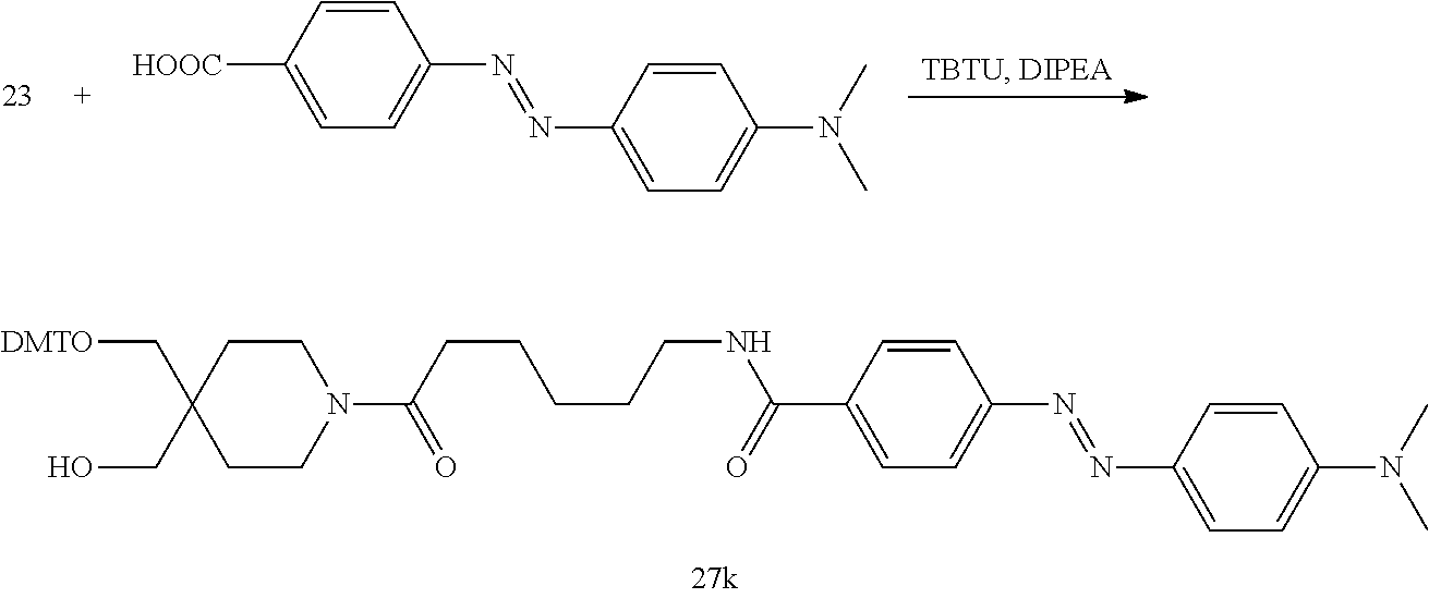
[DMTO]CC1(CO)CCN(C(=O)CCCCCNC(=O)C2=CC=C(N=NC3=CC=C(N(C)C)C=C3)C=C2)CC1.C1=CC([HOOC])=CC=C1N=NC1=CC=C(N(C)C)C=C1
